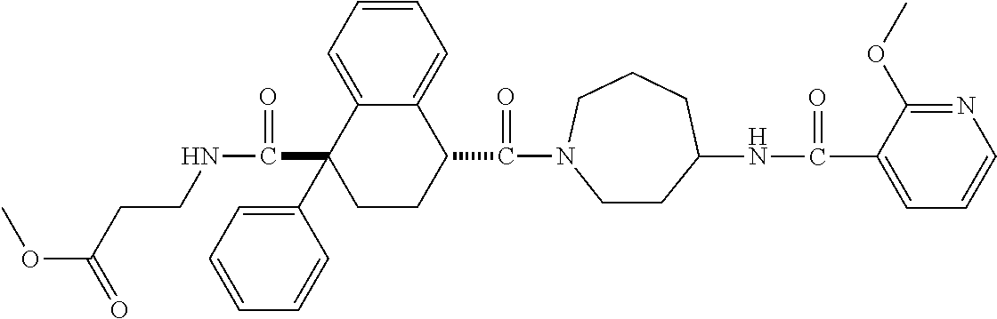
C1=C2C(=CC=C1)C(C(=O)N1CCC(NC(=O)C3=CC=CN=C3OC)CCC1)CCC2(C1=CC=CC=C1)C(=O)NCCC(OC)=O
